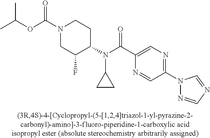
CC(OC(N1CC(F)C(N(C(C2=CN=C(N3N=CN=C3)C=N2)=O)C2CC2)CC1)=O)C
